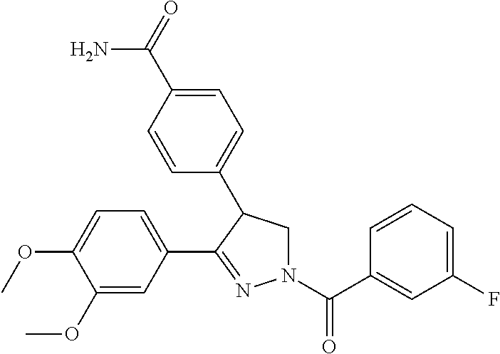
C1=C(C2=NN(C(C3=CC(F)=CC=C3)=O)CC2C2=CC=C(C(=O)N)C=C2)C=C(OC)C(OC)=C1
